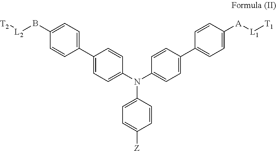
C1(C2=CC=C(B[L2][T2])C=C2)=CC=C(N(C2=CC=C([Z])C=C2)C2=CC=C(C3=CC=C([A][L1][T1])C=C3)C=C2)C=C1
